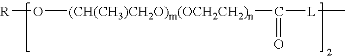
[R]O[(CH(CH3)CH2O)m(OCH2CH2)n]C([L]C)=O
